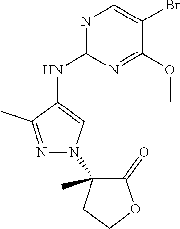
CC1(N2N=C(C)C(NC3=NC=C(Br)C(OC)=N3)=C2)CCOC1=O
